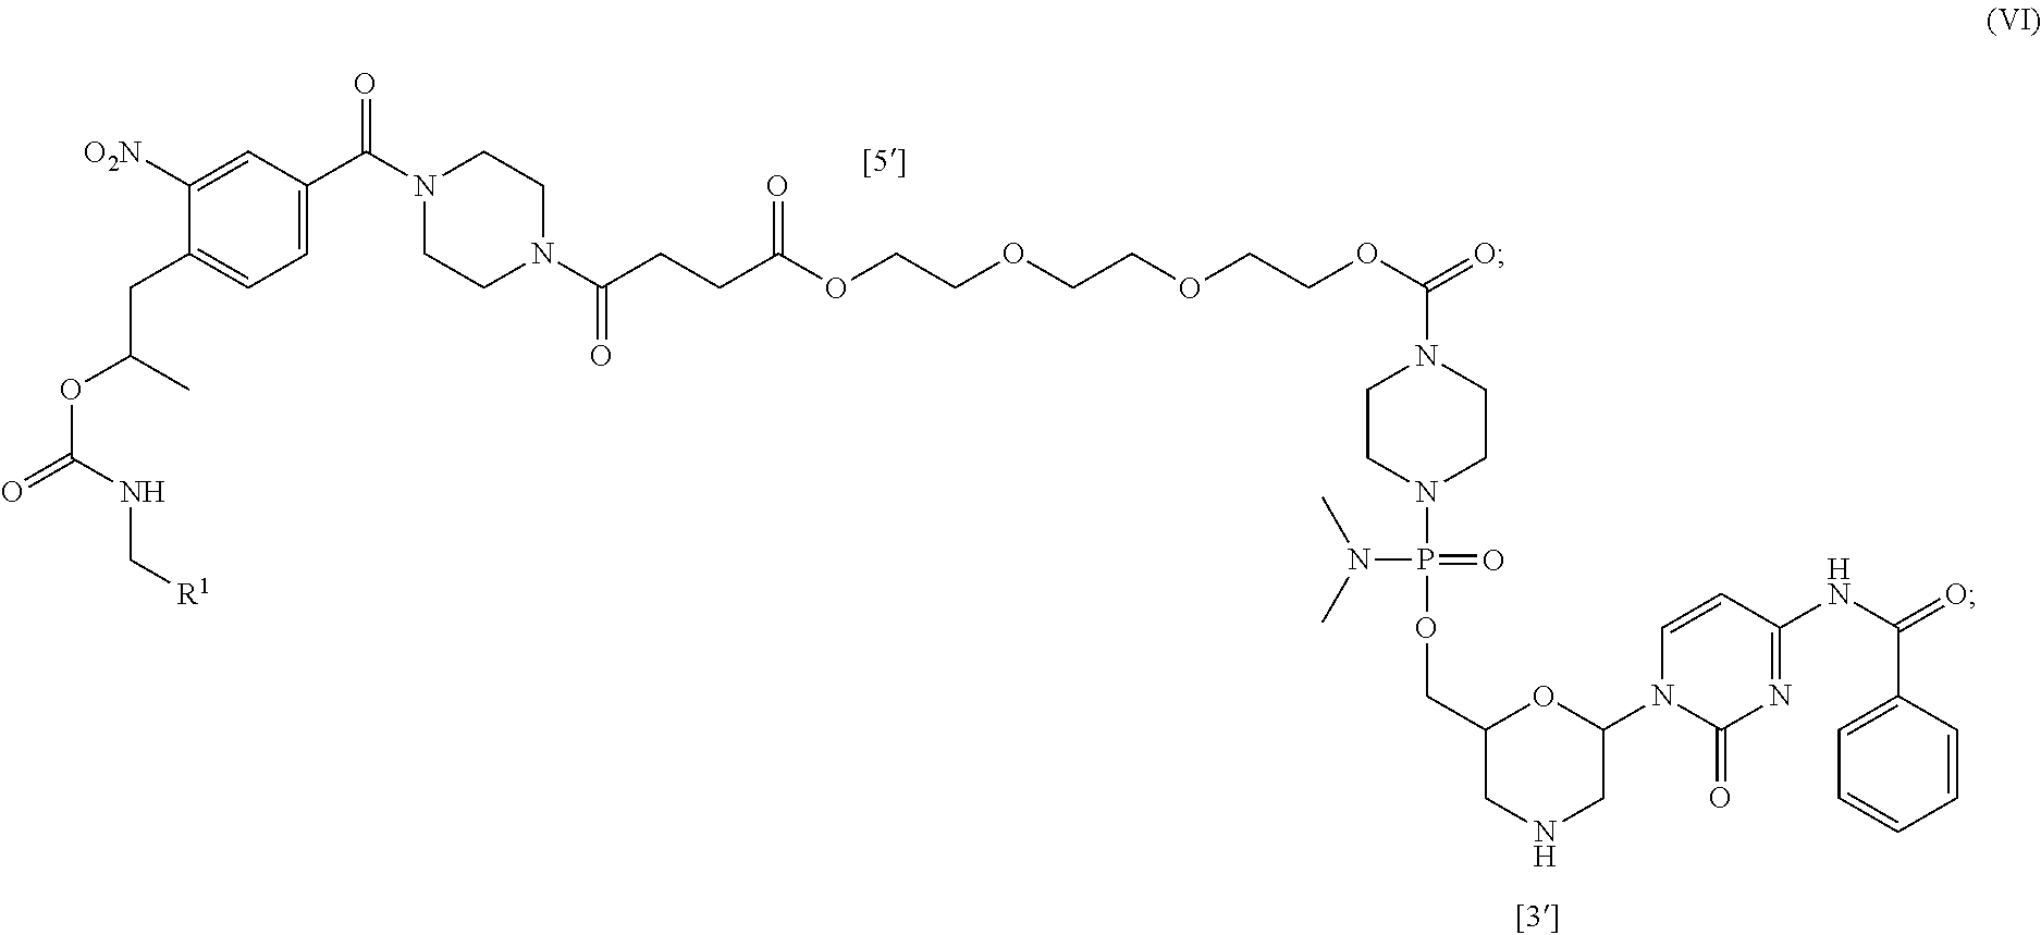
C1=C(C(N2CCN(C(CCC(OCCOCCOCCOC(=O)N3CCN(P(N(C)C)(OCC4OC(N5C(=O)N=C(NC(C6=CC=CC=C6)=O)C=C5)CNC4)=O)CC3)=O)=O)CC2)=O)C=C([O2N])C(CC(C)OC(NC[R1])=O)=C1
